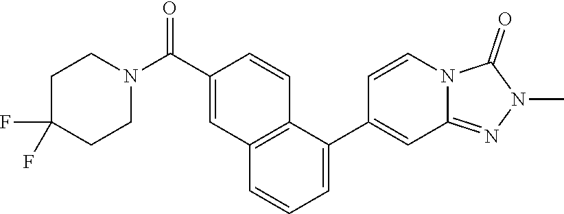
N1(C)N=C2C=C(C3=CC=CC4=C3C=CC(C(N3CCC(F)(F)CC3)=O)=C4)C=CN2C1=O
